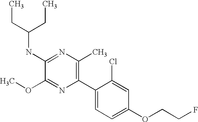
C1(NC(CC)CC)=NC(C)=C(C2=CC=C(OCCF)C=C2Cl)N=C1OC
